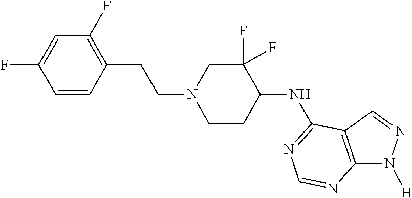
C1=CC(CCN2CCC(NC3=NC=NC4=C3C=NN4[H])C(F)(F)C2)=C(F)C=C1F
